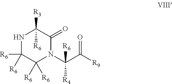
N1C([R6])([R6])C([R6])([R6])N(C(C([R9])=O)([R6])[R4])C(=O)C1([R3])[R6]
